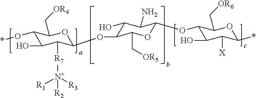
C1(O*)C(O)C([R7][N+]([R1])([R3])[R2])C(OC2C(O)C(N)C(OC3C(O)C([X])C(*)OC3C[OR6])OC2C[OR5])OC1C[OR4]
